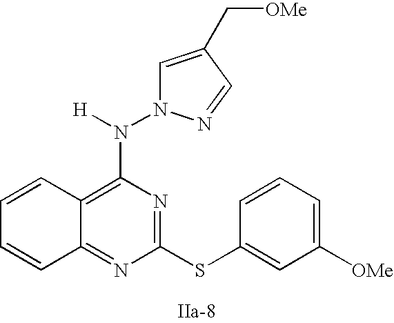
C1=CC2=C(N([H])N3C=C(C[OMe])C=N3)N=C(SC3=CC([OMe])=CC=C3)N=C2C=C1
